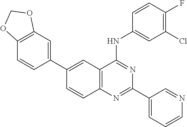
C12=C(N=C(C3=CC=CN=C3)N=C1NC1=CC(Cl)=C(F)C=C1)C=CC(C1=CC3=C(C=C1)OCO3)=C2
